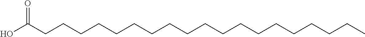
C(CCCCCC(O)=O)CCCCCCCCCCCCC
